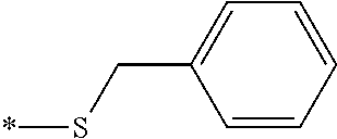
C1=CC=CC=C1CS*
